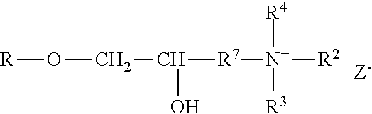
O(CC([R7][N+]([R4])([R3])[R2])O)[R]
